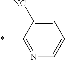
C1=C([NC])C(*)=NC=C1
